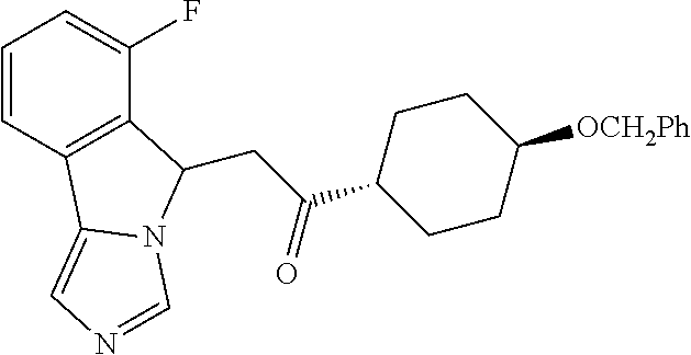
C1=CC2=C(C(F)=C1)C(CC(C1CCC([OCH2Ph])CC1)=O)N1C2=CN=C1
